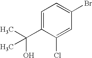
C1=C(C(C)(C)O)C(Cl)=CC(Br)=C1
